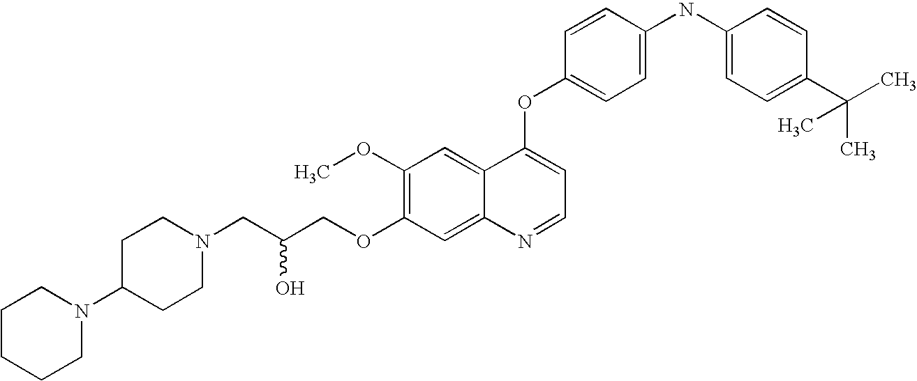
C(COC1=C(OC)C=C2C(=C1)N=CC=C2OC1=CC=C(NC2=CC=C(C(C)(C)C)C=C2)C=C1)(CN1CCC(N2CCCCC2)CC1)O
